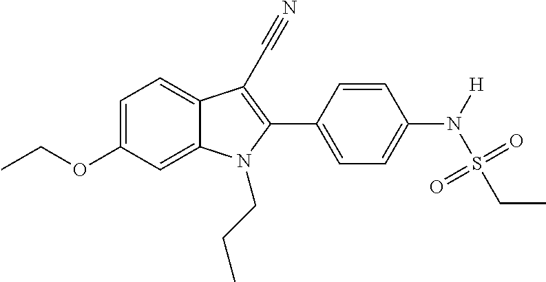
C1=C2C(=CC=C1OCC)C(C#N)=C(C1=CC=C(N([H])S(=O)(=O)CC)C=C1)N2CCC
